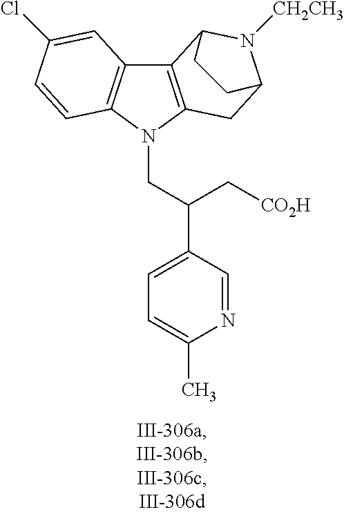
C12=C(N(CC(C3=CC=C(C)N=C3)C[CO2H])C3=C1C=C(Cl)C=C3)CC1N([CH2CH3])C2CC1
